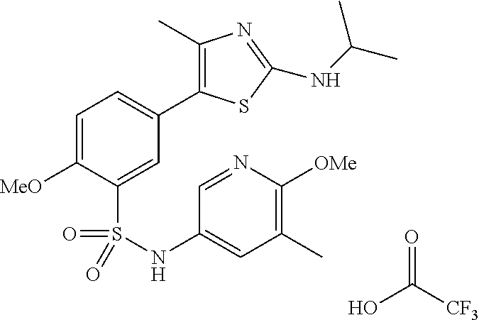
C1=C([MeO])C(S(=O)(=O)NC2=CC(C)=C([OMe])N=C2)=CC(C2=C(C)N=C(NC(C)C)S2)=C1.OC([CF3])=O
